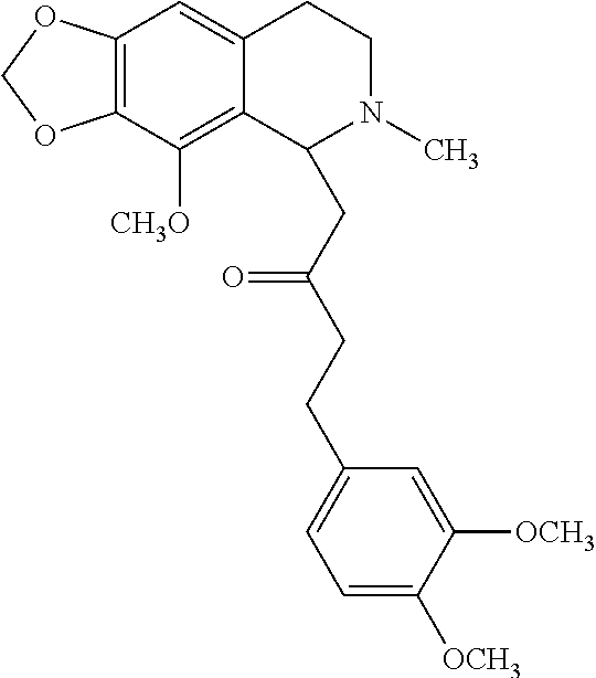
C12=C(C([CH3O])=C3C(=C1)CCN(C)C3CC(CCC1=CC=C([OCH3])C([OCH3])=C1)=O)OCO2
